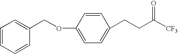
C1=CC(OCC2=CC=CC=C2)=CC=C1CCC([CF3])=O
